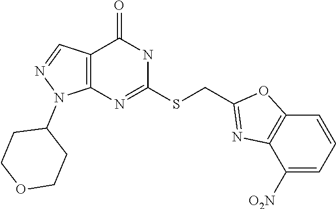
C1(SCC2=NC3=C(O2)C=CC=C3[O2N])=NC2=C(C(=O)N1)C=NN2C1CCOCC1
